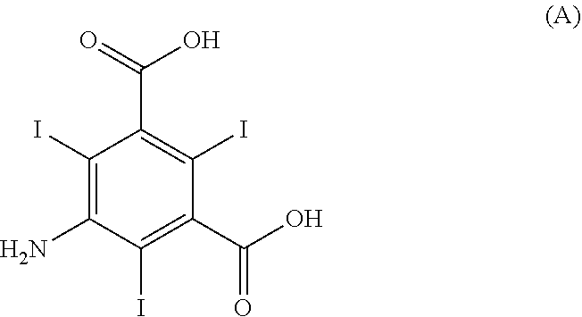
C1(I)=C(N)C(I)=C(C(O)=O)C(I)=C1C(O)=O
